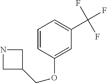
C1=CC(OCC2CNC2)=CC(C(F)(F)F)=C1
